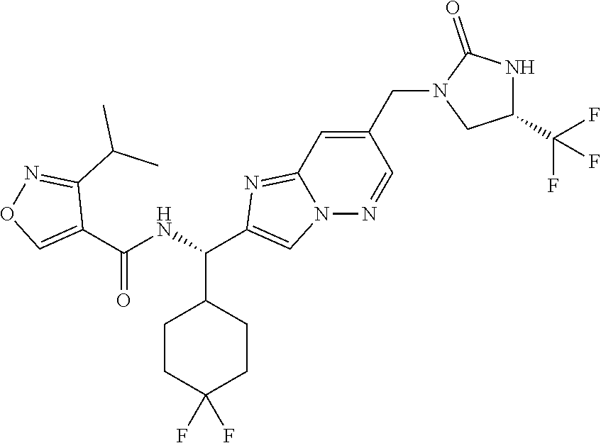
C1CC(F)(F)CCC1C(NC(C1=CON=C1C(C)C)=O)C1=CN2C(=N1)C=C(CN1CC(C(F)(F)F)NC1=O)C=N2
